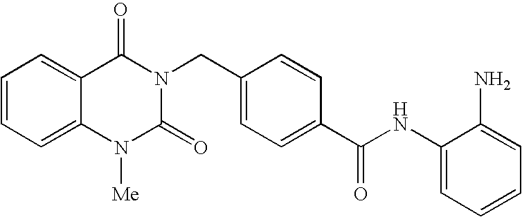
C1(NC(C2=CC=C(CN3C(=O)C4=CC=CC=C4N([Me])C3=O)C=C2)=O)=CC=CC=C1N
